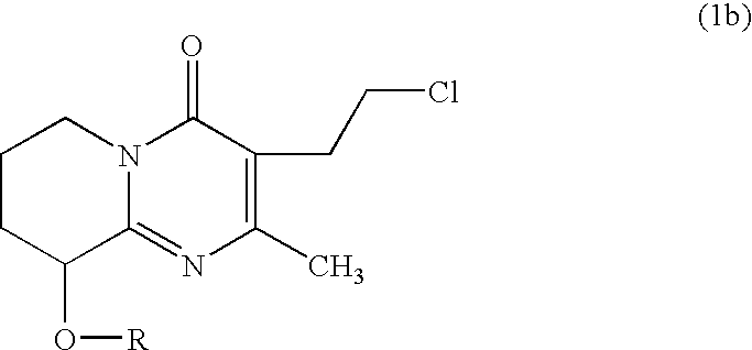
C1CC(O[R])C2=NC(C)=C(CCCl)C(=O)N2C1
